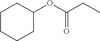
C1CCCC(OC(CC)=O)C1
